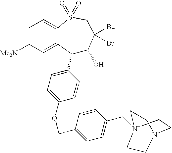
C1(C2=CC=C(OCC3=CC=C(C[N+]45CCN(CC4)CC5)C=C3)C=C2)C(O)C([Bu])([Bu])CS(=O)(=O)C2=CC=C([Me2N])C=C12
